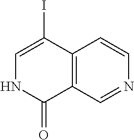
C12=C(C=NC=C1)C(=O)NC=C2I
